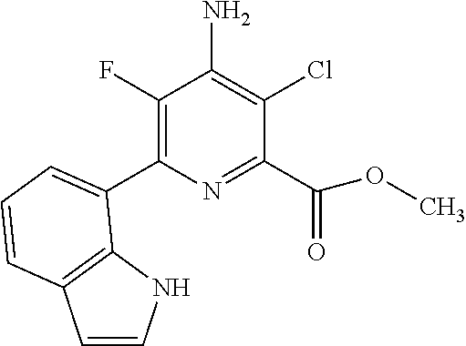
C1(C2=CC=CC3=C2NC=C3)=C(F)C(N)=C(Cl)C(C(OC)=O)=N1
